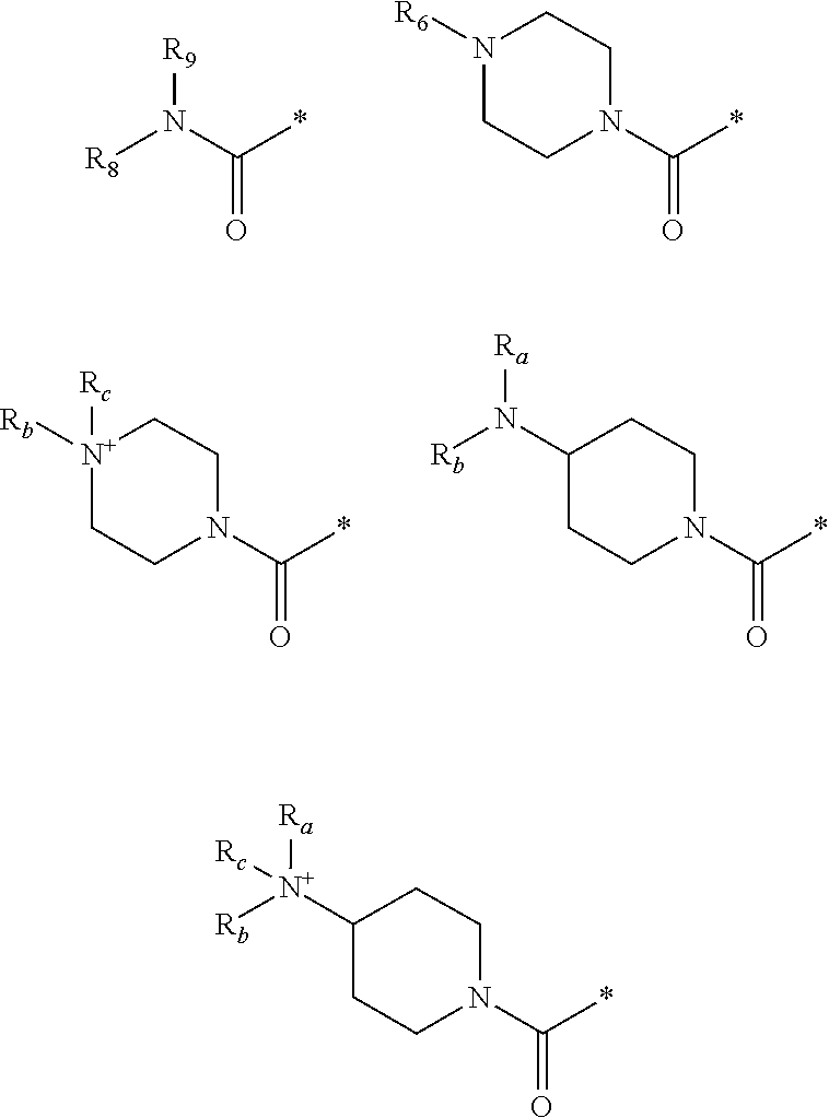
[R8]N(C(*)=O)[R9].C1N(C(*)=O)CCN([R6])C1.C1N(C(*)=O)CC[N+]([Rb])([Rc])C1.C1N(C(*)=O)CCC(N([Ra])[Rb])C1.C1N(C(*)=O)CCC([N+]([Ra])([Rb])[Rc])C1
